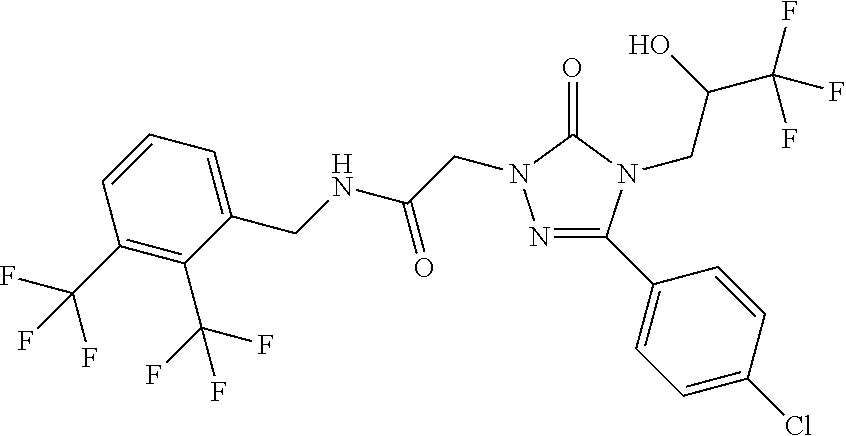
N1=C(C2=CC=C(Cl)C=C2)N(CC(C(F)(F)F)O)C(=O)N1CC(NCC1=CC=CC(C(F)(F)F)=C1C(F)(F)F)=O
